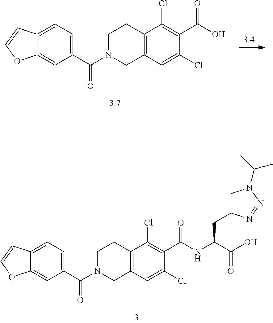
C12=C(C=C(Cl)C(C(NC(C(O)=O)CC3CN(C(C)C)N=N3)=O)=C1Cl)CN(C(C1=CC=C3C(=C1)OC=C3)=O)CC2.C12=C(C=C(Cl)C(C(O)=O)=C1Cl)CN(C(C1=CC=C3C(=C1)OC=C3)=O)CC2
